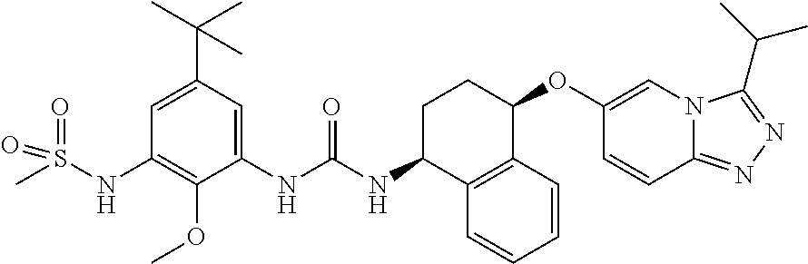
C1=CC2=NN=C(C(C)C)N2C=C1OC1CCC(NC(NC2=CC(C(C)(C)C)=CC(NS(C)(=O)=O)=C2OC)=O)C2=C1C=CC=C2
